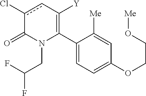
C1(C2=C([Y])cc(Cl)C(=O)N2CC(F)F)=CC=C(OCCO[Me])C=C1[Me]
